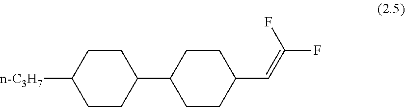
[n-C3H7]C1CCC(C2CCC(C=C(F)F)CC2)CC1
